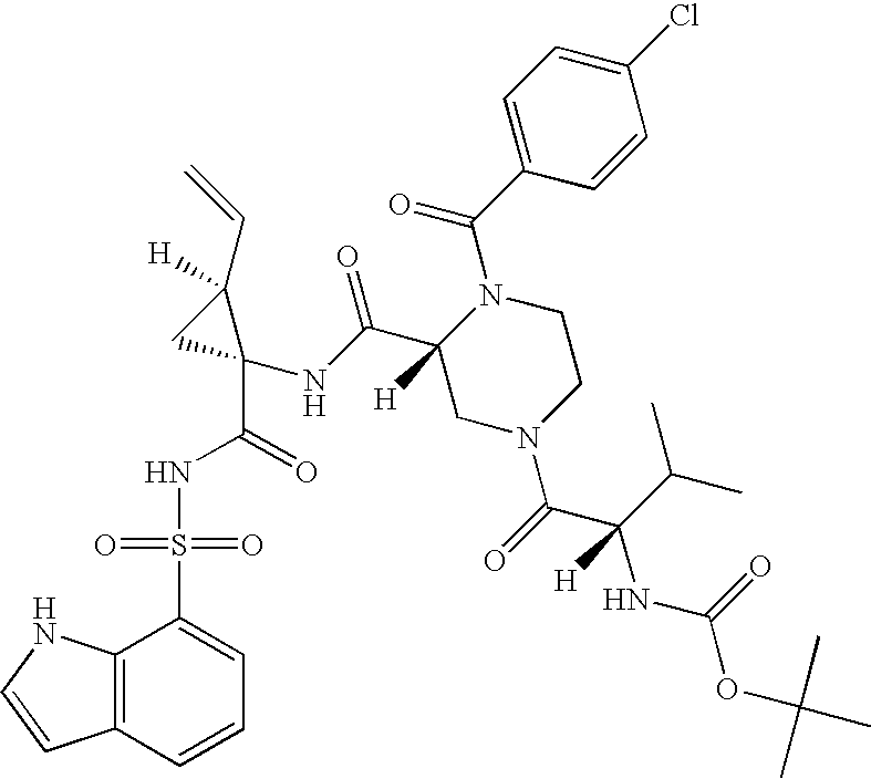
C1(C(NC2(C(NS(C3=CC=CC4=C3NC=C4)(=O)=O)=O)C(C=C)([H])C2)=O)([H])CN(C(=O)C(C(C)C)(NC(OC(C)(C)C)=O)[H])CCN1C(C1=CC=C(Cl)C=C1)=O
